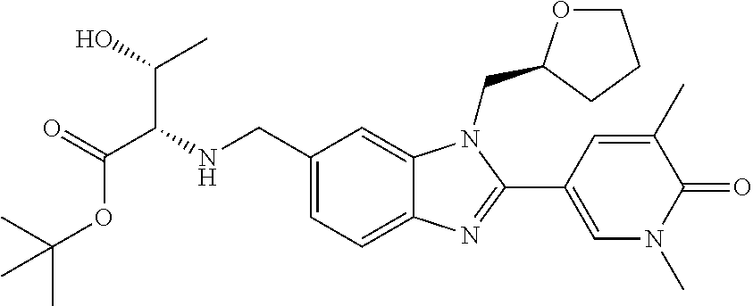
N(CC1=CC=C2C(=C1)N(CC1OCCC1)C(C1=CN(C)C(=O)C(C)=C1)=N2)C(C(=O)OC(C)(C)C)C(O)C
